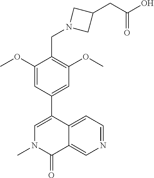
N1(C)C(=O)C2=CN=CC=C2C(C2=CC(OC)=C(CN3CC(CC(O)=O)C3)C(OC)=C2)=C1
